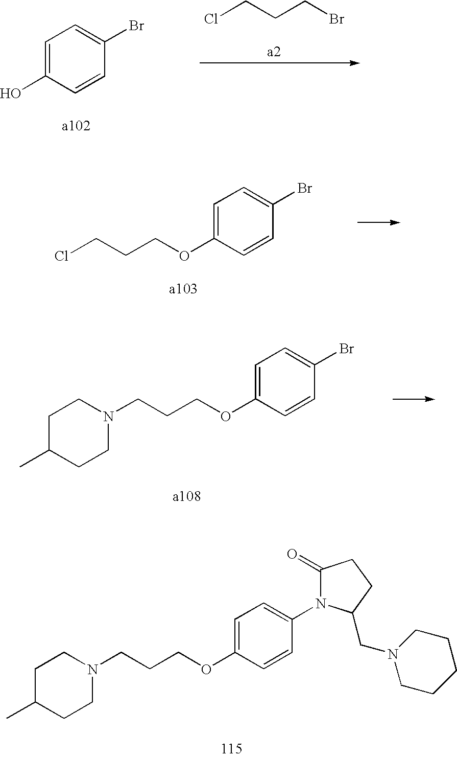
C1=C(O)C=CC(Br)=C1.ClCCCBr.ClCCCOC1=CC=C(Br)C=C1.N1(CCCOC2=CC=C(Br)C=C2)CCC(C)CC1.C1N(CCCOC2=CC=C(N3C(=O)CCC3CN3CCCCC3)C=C2)CCC(C)C1
